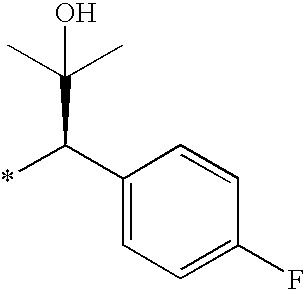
C1(C(C(C)(C)O)*)=CC=C(F)C=C1
